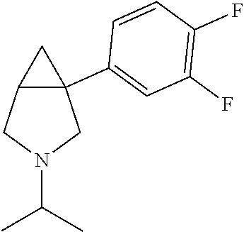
C12C(C3=CC(F)=C(F)C=C3)(CN(C(C)C)C1)C2
